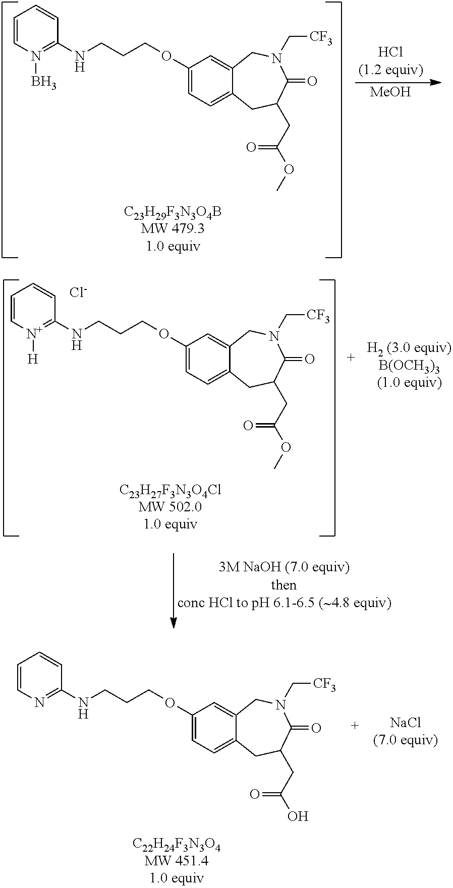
[MeOH].C1=CN(B)=C(NCCCOC2=CC=C3C(=C2)CN(C[CF3])C(=O)C(CC(OC)=O)C3)C=C1.C1=C[N+]([H])=C(NCCCOC2=CC=C3C(=C2)CN(C[CF3])C(=O)C(CC(OC)=O)C3)C=C1.[Cl-].C1=CN=C(NCCCOC2=CC=C3C(=C2)CN(C[CF3])C(=O)C(CC(O)=O)C3)C=C1
